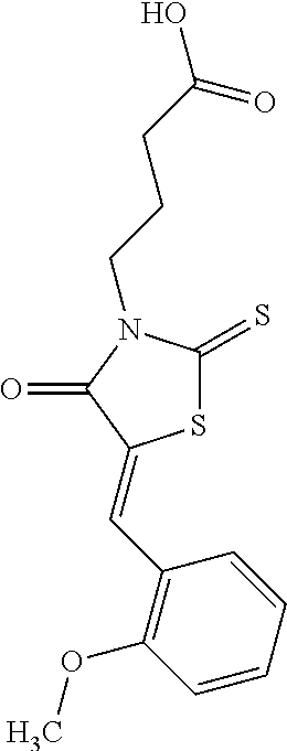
S1C(=S)N(CCCC(O)=O)C(=O)C1=CC1=C(OC)C=CC=C1
